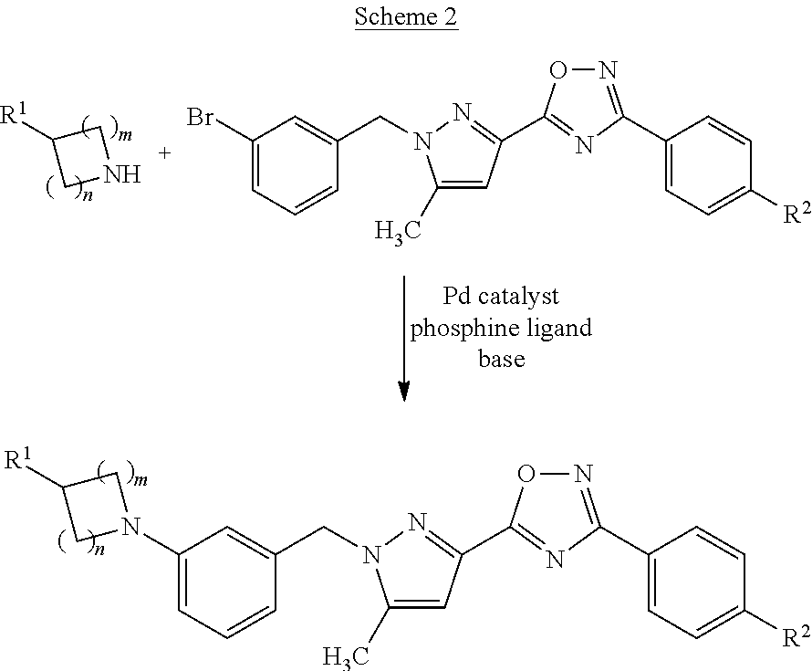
C1([R1])CN(C2=CC=CC(CN3C(C)=CC(C4=NC(C5=CC=C([R2])C=C5)=NO4)=N3)=C2)C1.C1([R1])CNC1.C1(Br)=CC=CC(CN2C(C)=CC(C3=NC(C4=CC=C([R2])C=C4)=NO3)=N2)=C1
